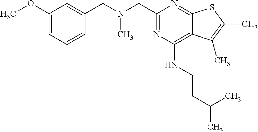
N(CC1=NC(NCCC(C)C)=C2C(=N1)SC(C)=C2C)(CC1=CC(OC)=CC=C1)C
